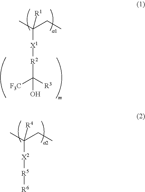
C([X1][R2]C([F3C])([R3])O)(C)(CC)[R1].C([X2][R5][R6])(C)(CC)[R4]
